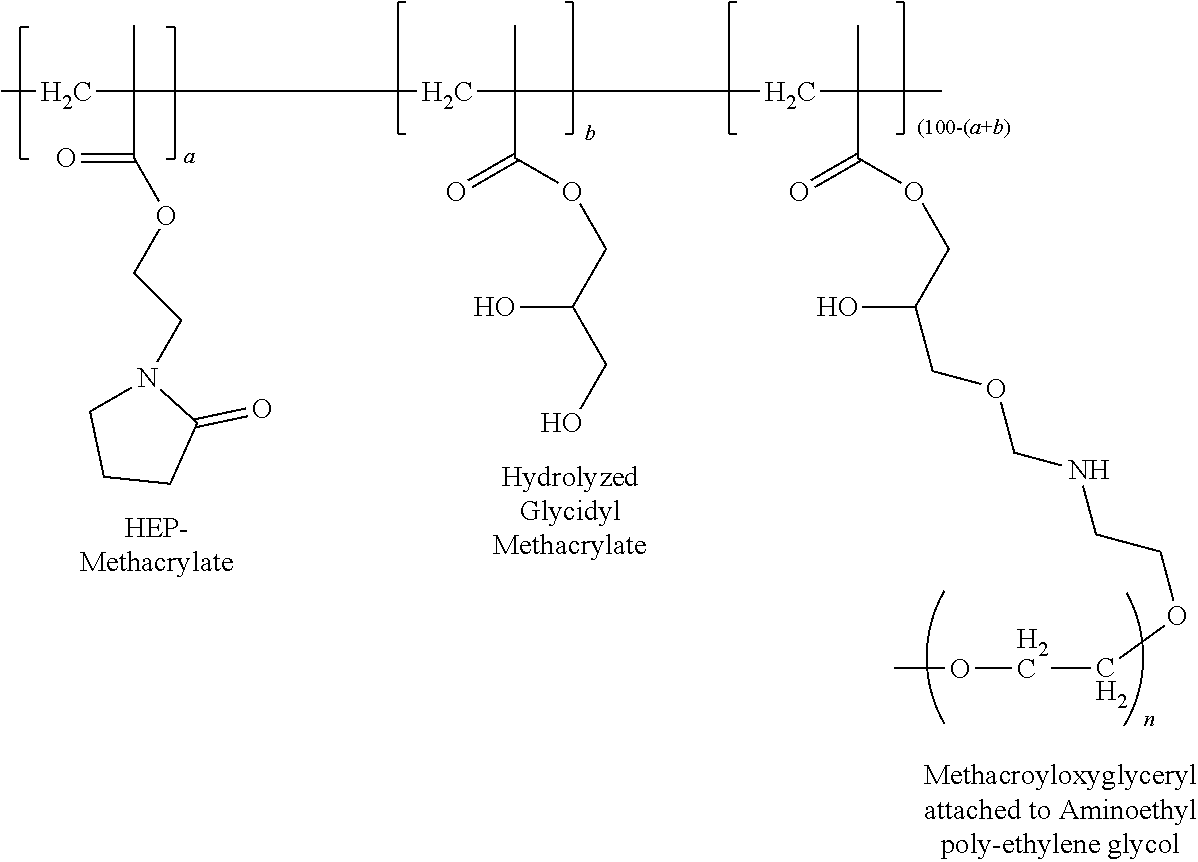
CCC(C)(C(=O)OCCN1CCCC1=O)CC(C)(C(OCC(O)CO)=O)CC(C)(C)C(OCC(O)COCNCCOCCOC)=O
